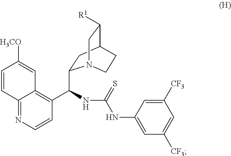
C12=NC=CC(C(C3CC4C([R1])CN3CC4)NC(NC3=CC([CF3])=CC([CF3])=C3)=S)=C1C=C([H3CO])C=C2
